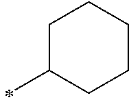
C1CCC(C)CC1
